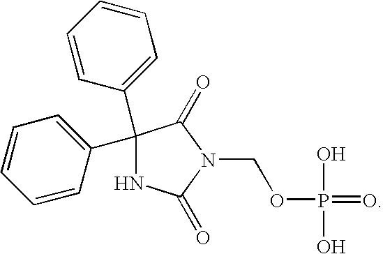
C1(C2=CC=CC=C2)(C2=CC=CC=C2)NC(=O)N(COP(=O)(O)O)C1=O
